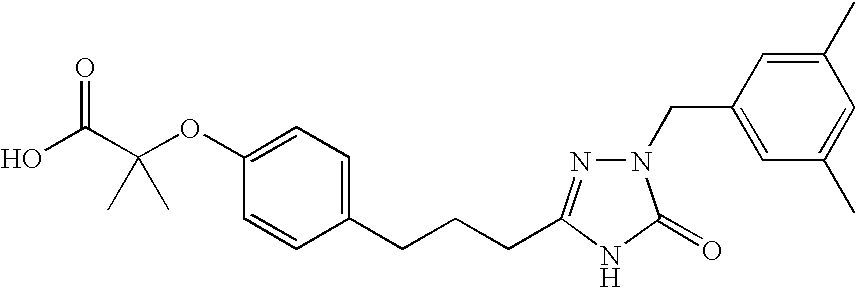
OC(C(OC1=CC=C(CCCC2=NN(CC3=CC(C)=CC(C)=C3)C(=O)N2)C=C1)(C)C)=O
